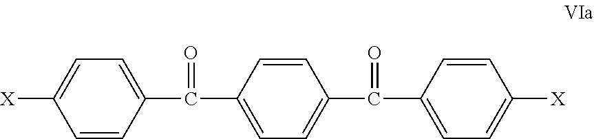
[X]C1=CC=C(C(C2=CC=C(C(C3=CC=C([X])C=C3)=O)C=C2)=O)C=C1
